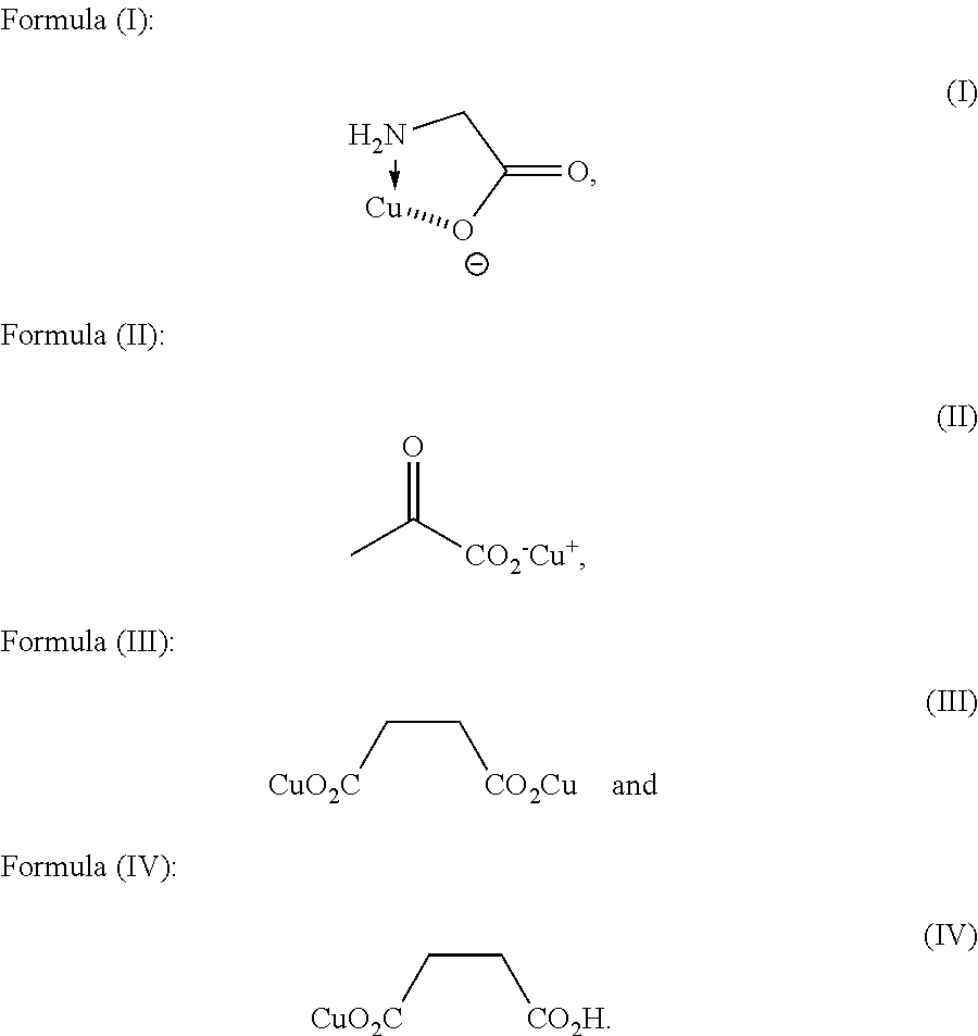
C(C[CuO2C])[CO2Cu].N1->[Cu][O-]C(=O)C1.CC([CO2-Cu+])=O.C(C[CuO2C])[CO2H]
